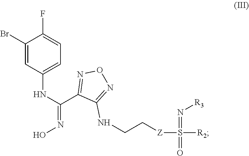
C1(Br)=CC(NC(C2=NON=C2NCC[Z]S(=O)(=N[R3])[R2])=NO)=CC=C1F
